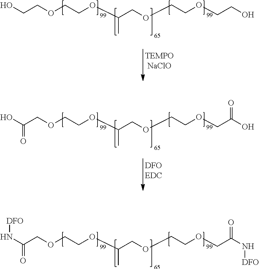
N(C(COCCOC(COCCOCC(N[DFO])=O)C)=O)[DFO].OCCOCCOC(COCCOCCO)C.OC(COCCOC(COCCOCC(O)=O)C)=O
